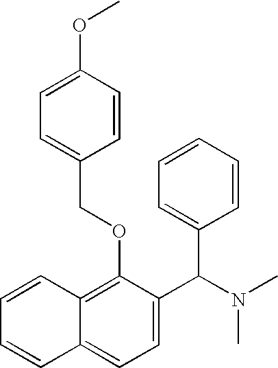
C1=CC2=CC=C(C(N(C)C)C3=CC=CC=C3)C(OCC3=CC=C(OC)C=C3)=C2C=C1
